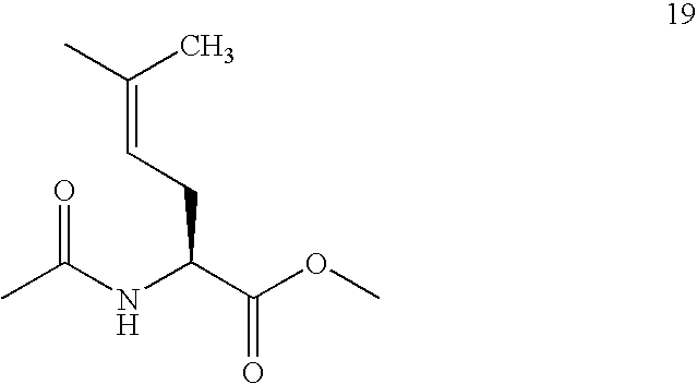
C(=CCC(NC(=O)C)C(=O)OC)(C)C
